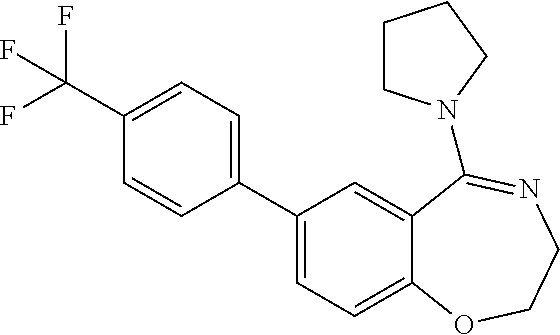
C1(C2=CC=C3C(=C2)C(N2CCCC2)=NCCO3)=CC=C(C(F)(F)F)C=C1
